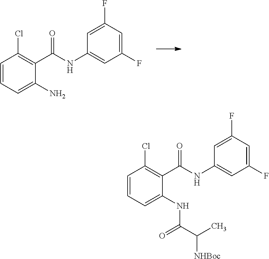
C1=CC=C(N)C(C(NC2=CC(F)=CC(F)=C2)=O)=C1Cl.C1=CC=C(NC(C(C)[NHBoc])=O)C(C(NC2=CC(F)=CC(F)=C2)=O)=C1Cl
